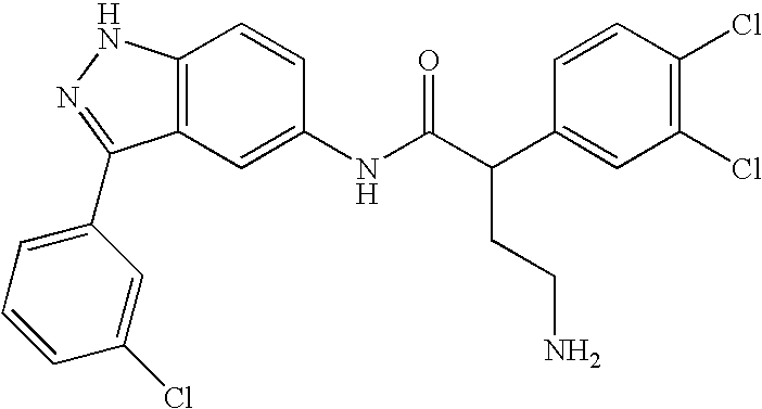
C12=C(C=C(NC(C(C3=CC(Cl)=C(Cl)C=C3)CCN)=O)C=C1)C(C1=CC=CC(Cl)=C1)=NN2
